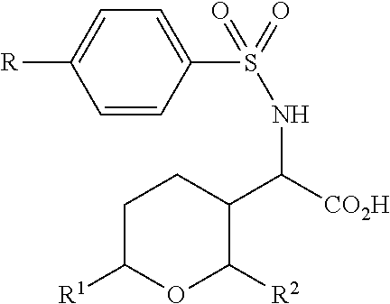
C1=CC(S(NC([CO2H])C2C([R2])OC([R1])CC2)(=O)=O)=CC=C1[R]
